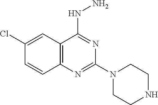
C1=CC2=C(C=C1Cl)C(NN)=NC(N1CCNCC1)=N2
